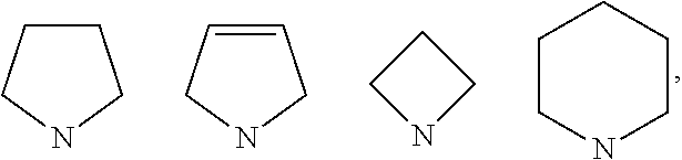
C1CCNC1.C1=CCNC1.C1CNC1.C1CNCCC1
